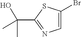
OC(C)(C1=NC=C(Br)S1)C
